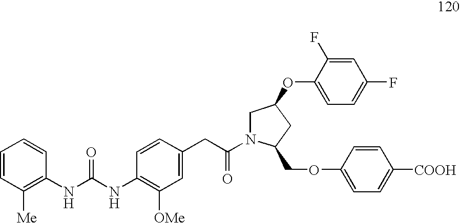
C1=CC([Me])=C(NC(=O)NC2=C([OMe])C=C(CC(=O)N3CC(OC4=CC=C(F)C=C4F)CC3COC3=CC=C([COOH])C=C3)C=C2)C=C1
